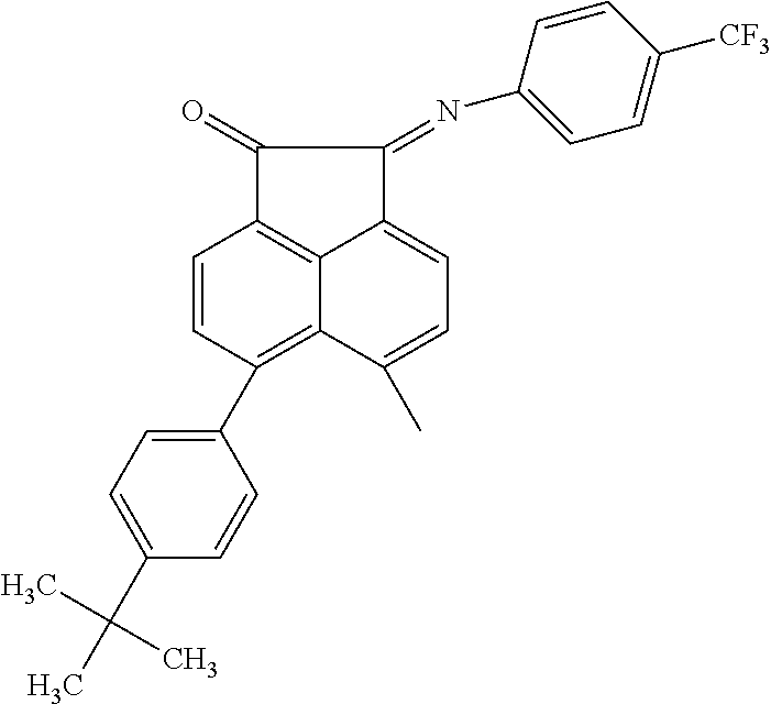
C1(=O)C2=C3C(=CC=C(C)C3=C(C3=CC=C(C(C)(C)C)C=C3)C=C2)C1=NC1=CC=C([CF3])C=C1
